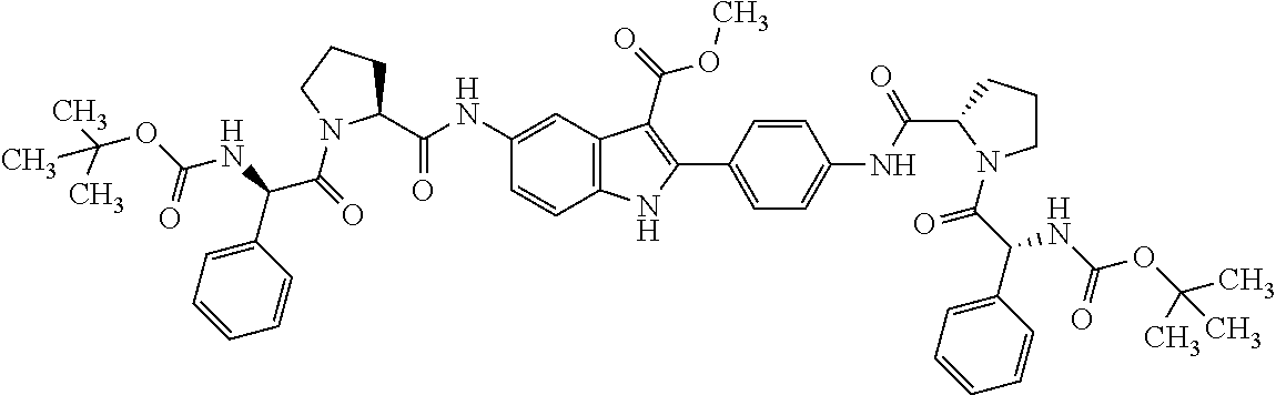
C1(NC(C2CCCN2C(=O)C(NC(=O)OC(C)(C)C)C2=CC=CC=C2)=O)=CC2=C(C=C1)NC(C1=CC=C(NC(C3N(C(C(C4=CC=CC=C4)NC(OC(C)(C)C)=O)=O)CCC3)=O)C=C1)=C2C(=O)OC
